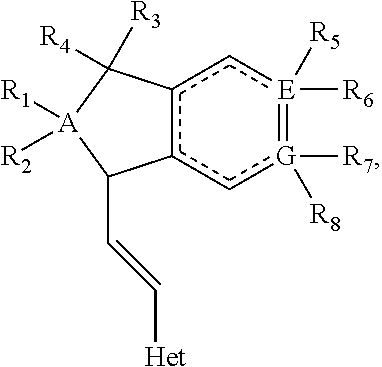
c12c(c[G]([R7])([R8])=[E]([R6])([R5])c1)C(C=C[Het])[A]([R1])([R2])C2([R3])[R4]
